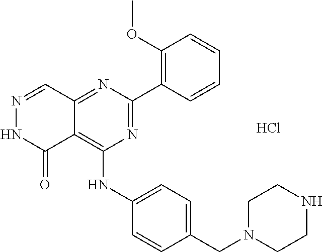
C12=NC(C3=C(OC)C=CC=C3)=NC(NC3=CC=C(CN4CCNCC4)C=C3)=C1C(=O)NN=C2.Cl
